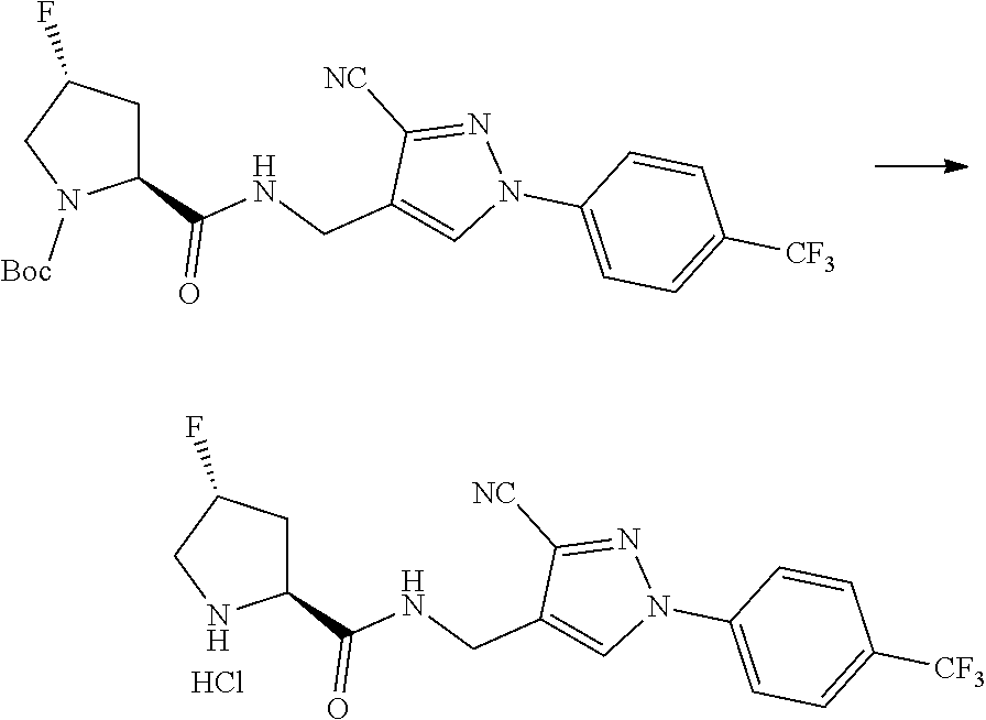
C1(C(NCC2=CN(C3=CC=C([CF3])C=C3)N=C2[NC])=O)CC(F)CN1[Boc].C1(C(NCC2=CN(C3=CC=C([CF3])C=C3)N=C2[NC])=O)CC(F)CN1.Cl
